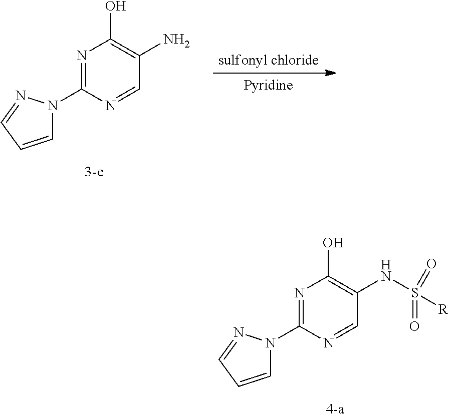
N1=C(N2C=CC=N2)N=CC(NS([R])(=O)=O)=C1O.N1=C(N2C=CC=N2)N=CC(N)=C1O
